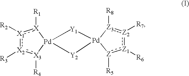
[Z1]1([R6]):[Z2]([R7]):[Z3]([R8])[Pd]2([Z]:1[R5])[Y2][Pd]1([X3]([R4]):[X2]([R3]):[X1]([R2]):[X]1[R1])[Y1]2
